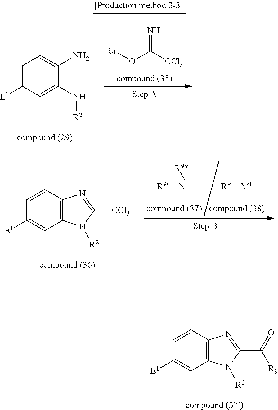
[R9]N[R9].[M1][R9].C1=CC2=C(C=C1[E1])N([R2])C([CCl3])=N2.C1=CC2=C(C=C1[E1])N([R2])C(C(=O)[R9])=N2.N=C([CCl3])O[Ra].C1=C([E1])C=C(N[R2])C(N)=C1
